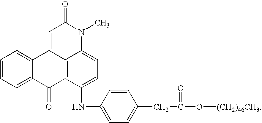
C1=CC=C2C(=C1)C1=CC(=O)N(C)C3=CC=C(NC4=CC=C(CC(O[(CH2)46CH3])=O)C=C4)C(=C13)C2=O
